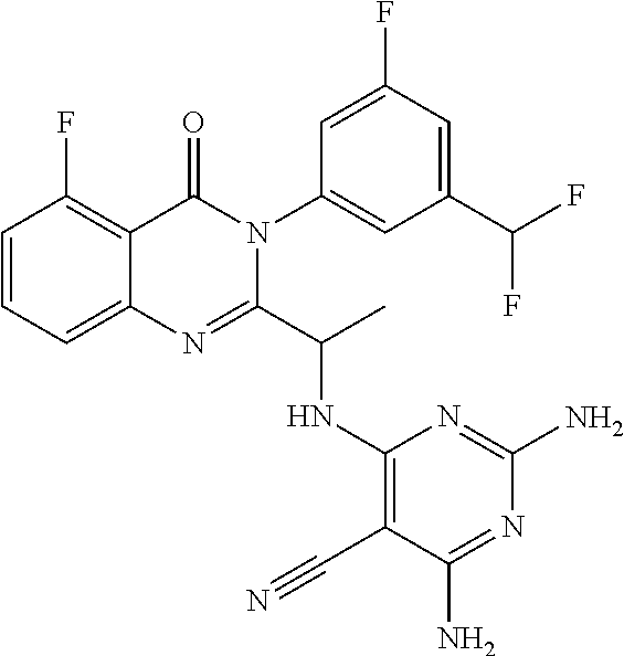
C1=CC=C2C(=C1F)C(=O)N(C1=CC(C(F)F)=CC(F)=C1)C(C(C)NC1=C(C#N)C(N)=NC(N)=N1)=N2
